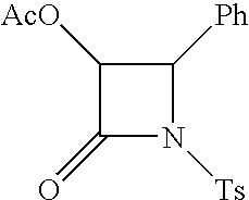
C1([AcO])C(=O)N([Ts])C1[Ph]
